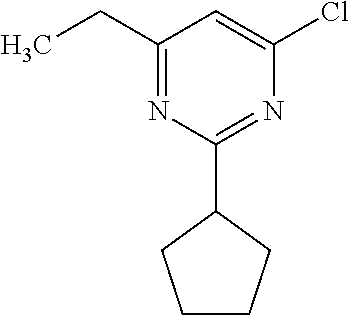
C1(CC)=NC(C2CCCC2)=NC(Cl)=C1
